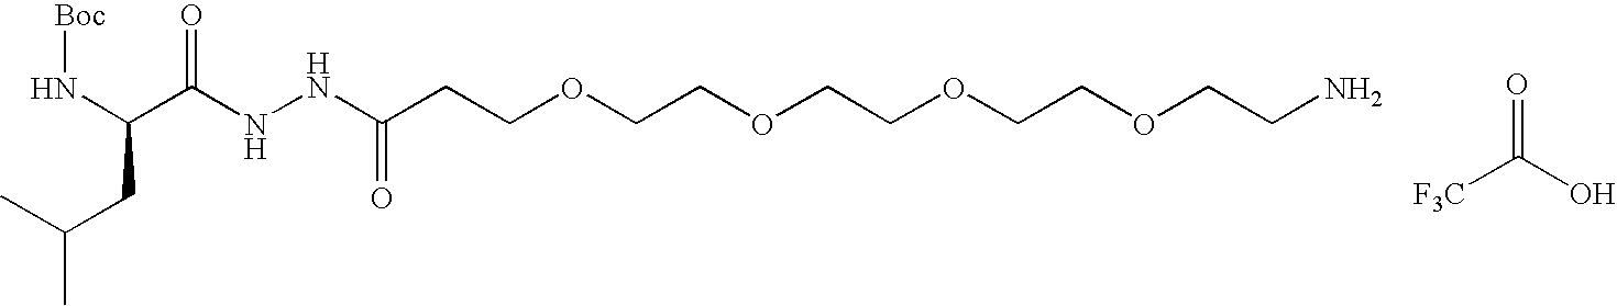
N(C(C(NNC(CCOCCOCCOCCOCCN)=O)=O)CC(C)C)[Boc].[F3C]C(O)=O
